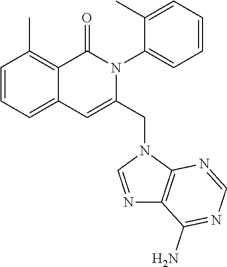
C1=CC=C2C(=C1C)C(=O)N(C1=CC=CC=C1C)C(CN1C=NC3=C1N=CN=C3N)=C2
